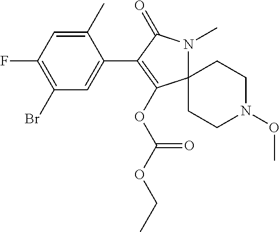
C12(N(C)C(=O)C(C3=CC(Br)=C(F)C=C3C)=C1OC(OCC)=O)CCN(OC)CC2
